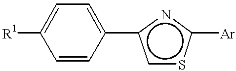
[R1]C1=CC=C(c2csc([Ar])n2)C=C1
